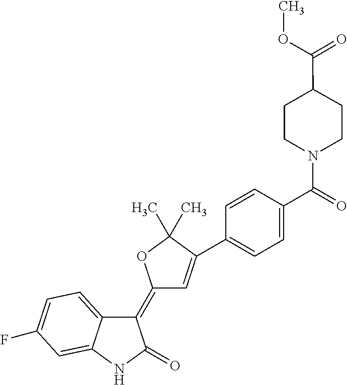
C1(=C2C=C(C3=CC=C(C(=O)N4CCC(C(=O)OC)CC4)C=C3)C(C)(C)O2)C2=CC=C(F)C=C2NC1=O
